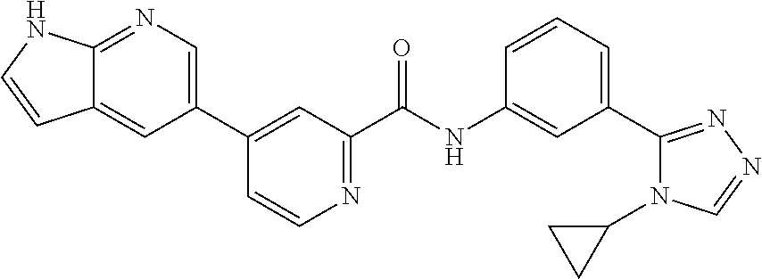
N1=C2C(=CC(C3=CC(C(NC4=CC(C5=NN=CN5C5CC5)=CC=C4)=O)=NC=C3)=C1)C=CN2
